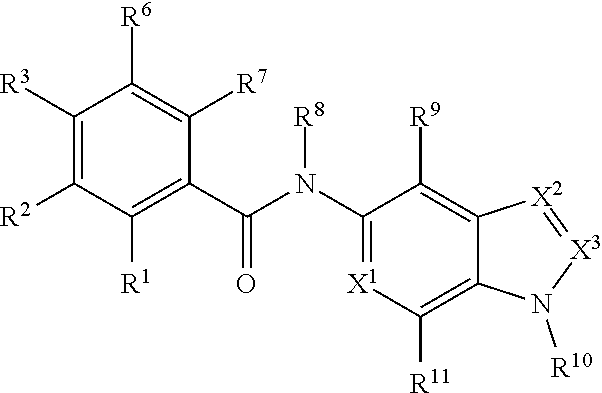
[X1]1=C(N(C(C2=C([R1])C([R2])=C([R3])C([R6])=C2[R7])=O)[R8])C([R9])=C2C(=C1[R11])N([R10])[X3]=[X2]2
